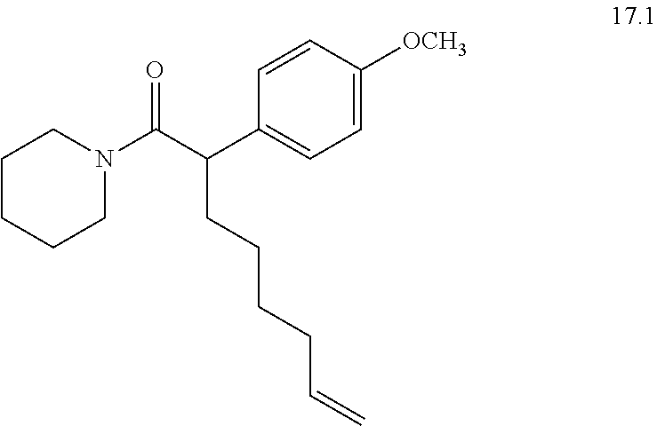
C1CCCN(C(C(C2=CC=C([OCH3])C=C2)CCCCC=C)=O)C1
